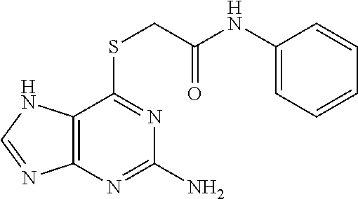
C1(NC(=O)CSC2=NC(N)=NC3=C2NC=N3)=CC=CC=C1
